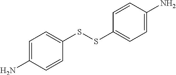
C1=C(N)C=CC(SSC2=CC=C(N)C=C2)=C1
